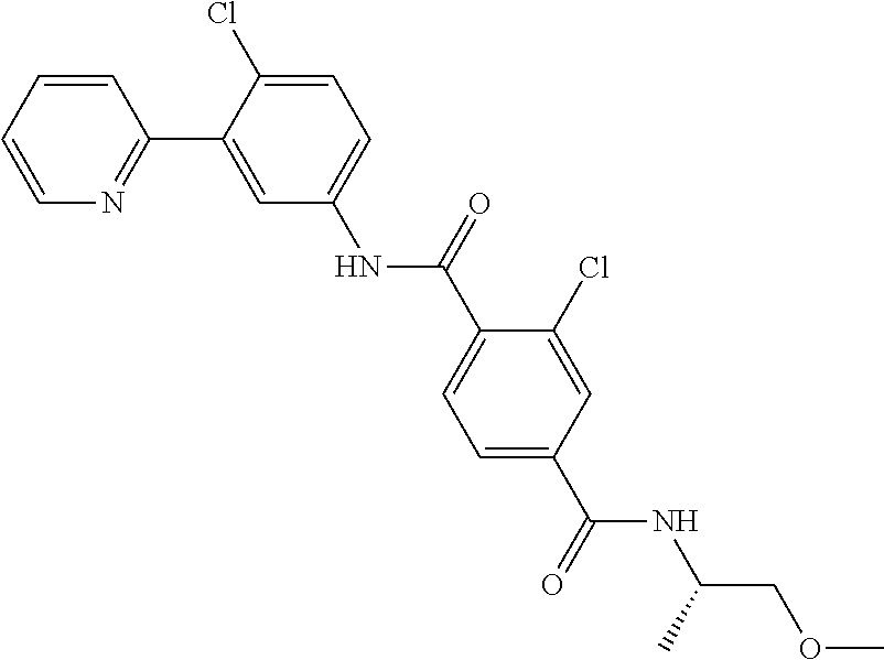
C1=CC=CN=C1C1=CC(NC(C2=CC=C(C(NC(COC)C)=O)C=C2Cl)=O)=CC=C1Cl
